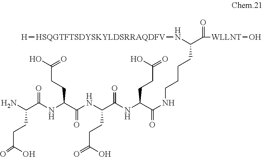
[H][HSQGTFTSDYSKYLDSRRAQDFV]NC(C([WLLNT]O)=O)CCCCNC(=O)C(NC(C(NC(C(NC(C(N)CCC(=O)O)=O)CCC(O)=O)=O)CCC(=O)O)=O)CCC(=O)O
